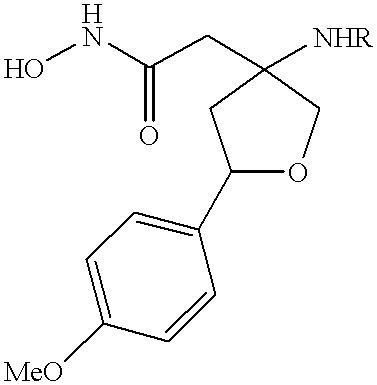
ONC(CC1([NHR])COC(C2=CC=C([MeO])C=C2)C1)=O
